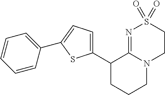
C1(C2CCCN3C2=NS(=O)(=O)CC3)=CC=C(C2=CC=CC=C2)S1
